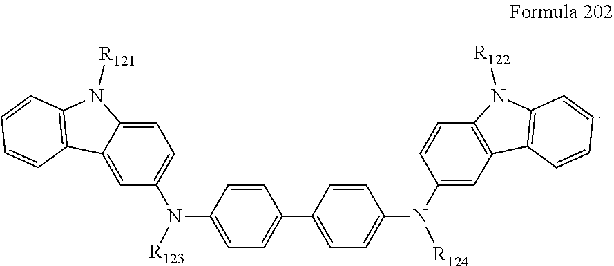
C1(C2=CC=C(N(C3=CC4=C(C=C3)N([R122])C3=C4C=CC=C3)[R124])C=C2)=CC=C(N([R123])C2=CC=C3C(=C2)C2=C(N3[R121])C=CC=C2)C=C1
